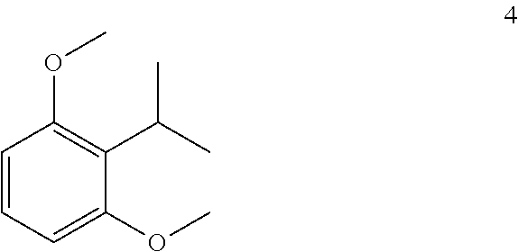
C1=CC=C(OC)C(C(C)C)=C1OC
